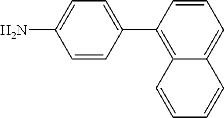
C1=C(C2=C3C(=CC=C2)C=CC=C3)C=CC(N)=C1
